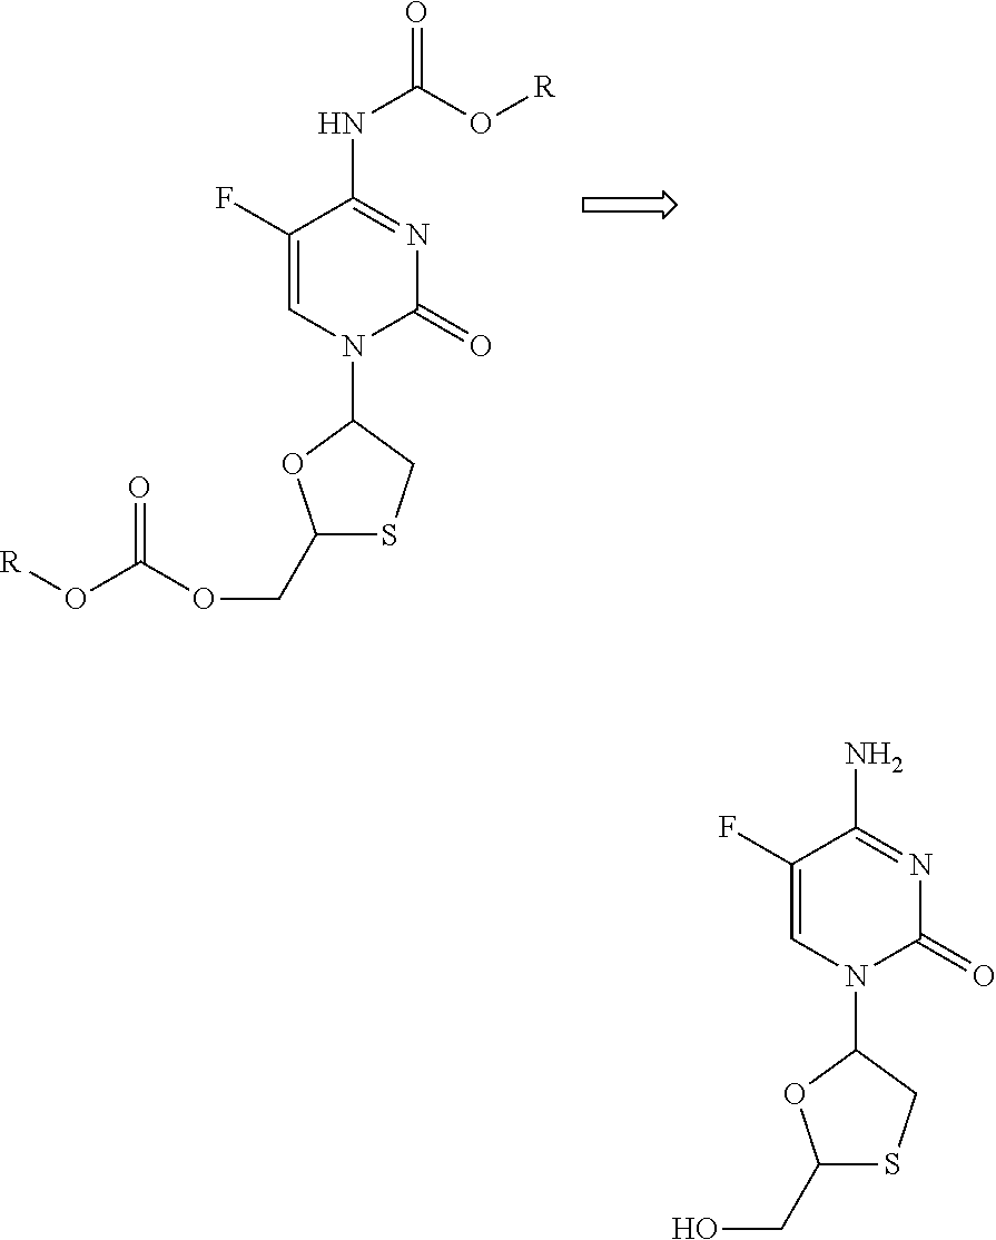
N(C(O[R])=O)C1=NC(=O)N(C2OC(COC(O[R])=O)SC2)C=C1F.NC1=NC(=O)N(C2OC(CO)SC2)C=C1F
